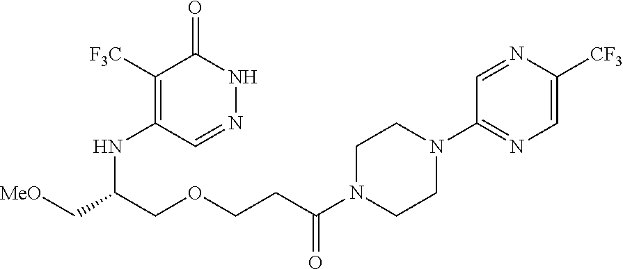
C1([F3C])=C(NC(C[MeO])COCCC(N2CCN(C3=NC=C([CF3])N=C3)CC2)=O)C=NNC1=O
